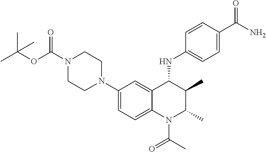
C1(N2CCN(C(OC(C)(C)C)=O)CC2)=CC=C2C(=C1)C(NC1=CC=C(C(N)=O)C=C1)C(C)C(C)N2C(C)=O
